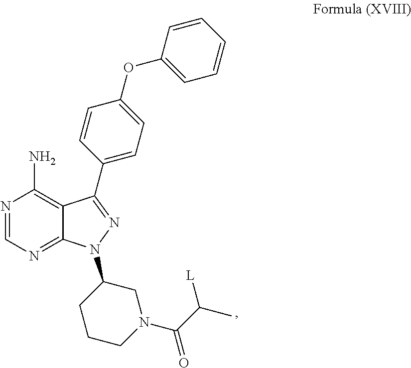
C1(OC2=CC=CC=C2)=CC=C(C2=NN(C3CCCN(C(C(C)[L])=O)C3)C3=NC=NC(N)=C32)C=C1
